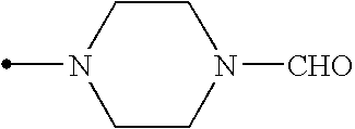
N1(C)CCN([CHO])CC1
